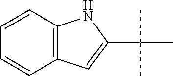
C12=C(C=CC=C1)NC(C(C)(C)C)=C2
